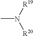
CN([R19])[R20]
